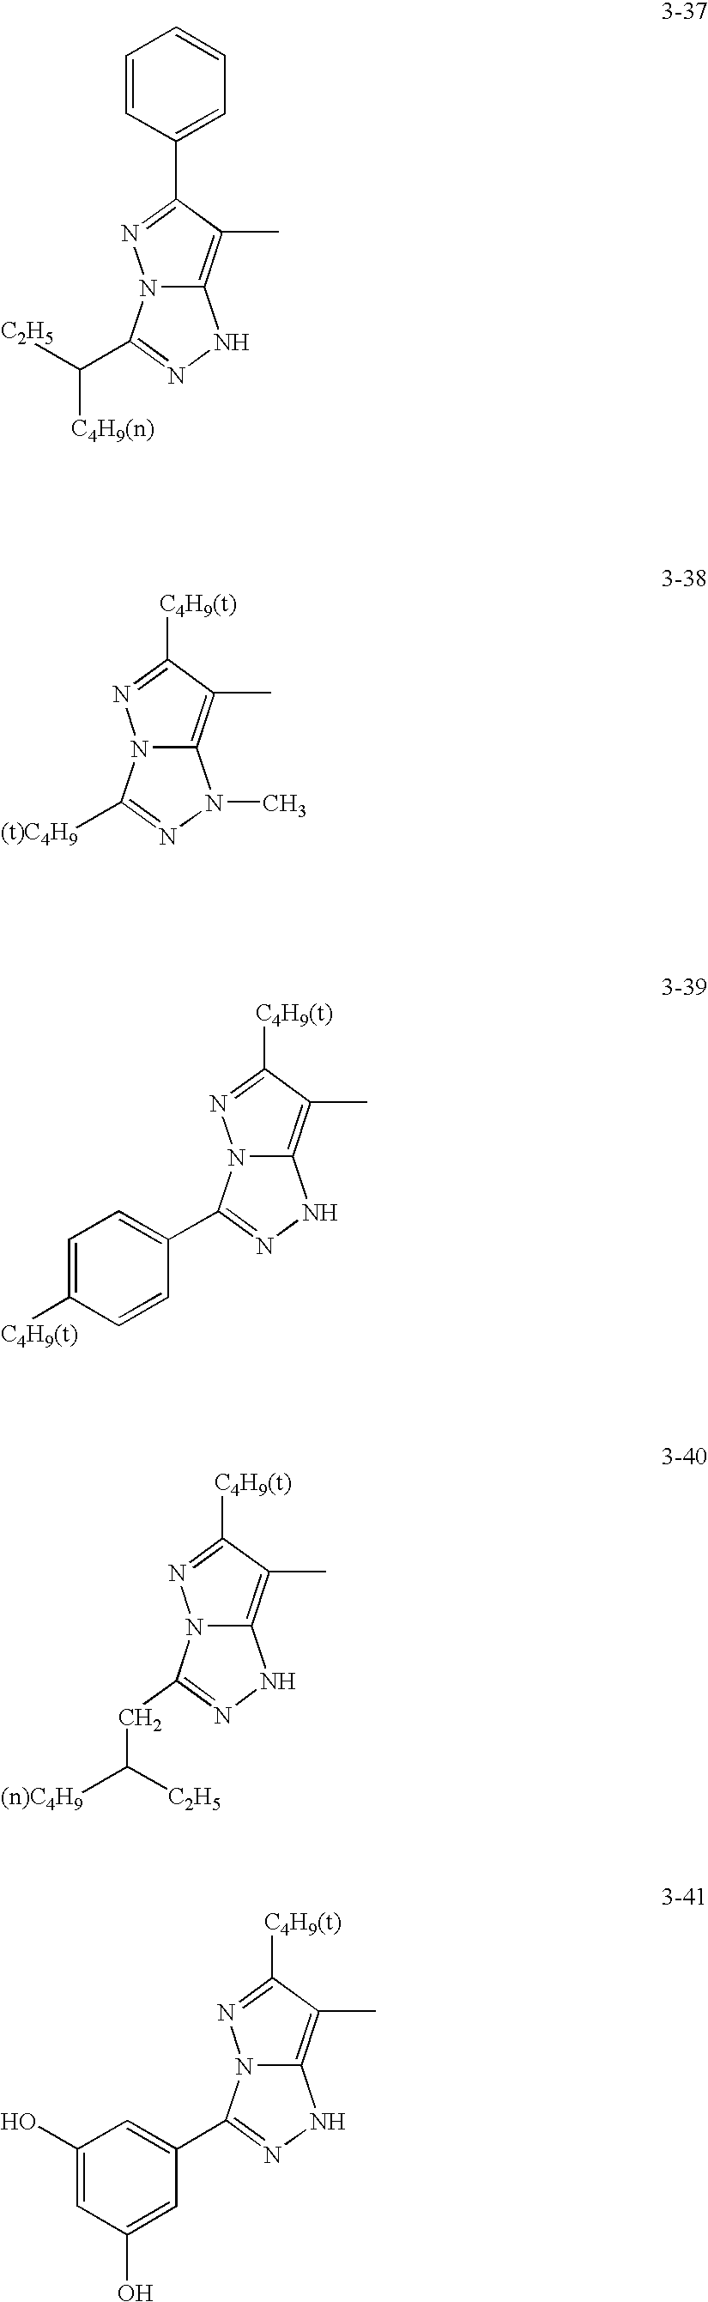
N12C(=C(C)C(C3=CC=CC=C3)=N1)NN=C2C([C2H5])[C4H9(n)].N12C(=C(C)C([C4H9(t)])=N1)N(C)N=C2[(t)C4H9].N12C(=C(C)C([C4H9(t)])=N1)NN=C2C1=CC=C([C4H9(t)])C=C1.N12C(=C(C)C([C4H9(t)])=N1)NN=C2CC([C2H5])[(n)C4H9].N12C(=C(C)C([C4H9(t)])=N1)NN=C2C1=CC(O)=CC(O)=C1
